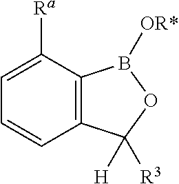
C1=C([Ra])C2=C(C=C1)C([H])([R3])OB2[OR*]
